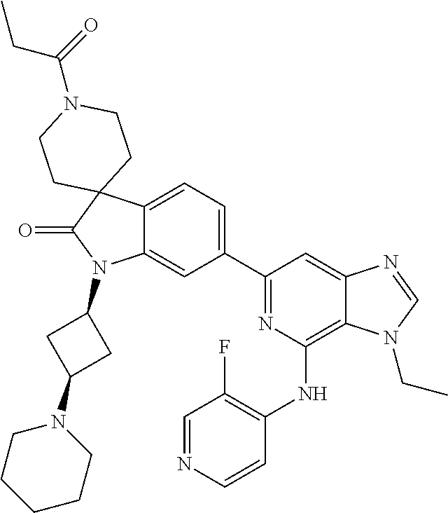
C12=CC=C(C3=NC(NC4=C(F)C=NC=C4)=C4C(=C3)N=CN4CC)C=C1N(C1CC(N3CCCCC3)C1)C(=O)C21CCN(C(=O)CC)CC1
